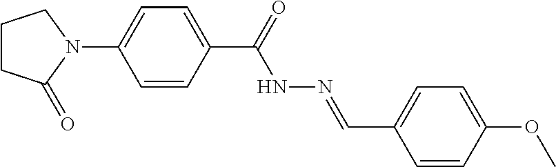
C1CC(=O)N(C2=CC=C(C(=O)NN=CC3=CC=C(OC)C=C3)C=C2)C1
